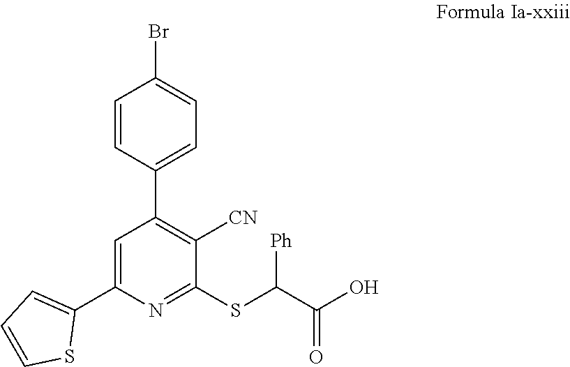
C1(SC(C(O)=O)[Ph])=NC(C2=CC=CS2)=CC(C2=CC=C(Br)C=C2)=C1[CN]
